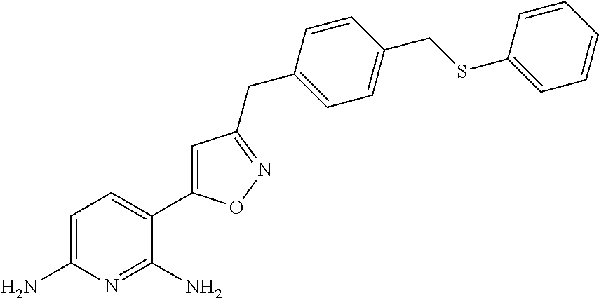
C1=C(N)N=C(N)C(C2=CC(CC3=CC=C(CSC4=CC=CC=C4)C=C3)=NO2)=C1
